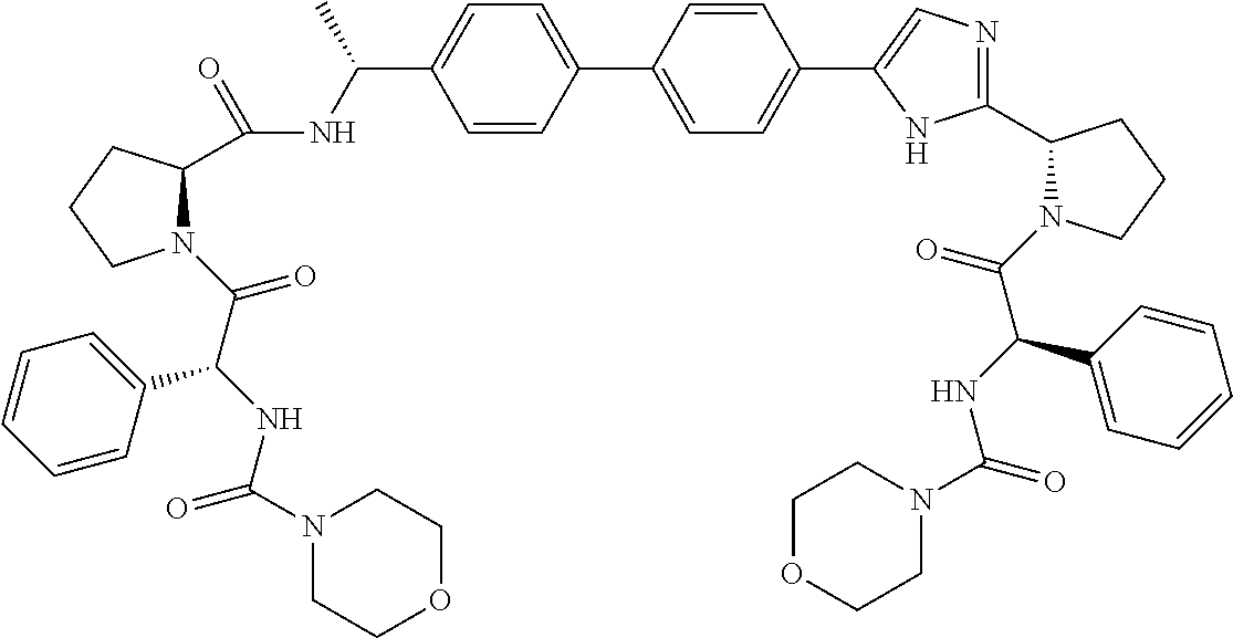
C1=CC(C2=CC=C(C3=CN=C(C4N(C(=O)C(NC(=O)N5CCOCC5)C5=CC=CC=C5)CCC4)N3)C=C2)=CC=C1C(NC(C1N(C(=O)C(NC(N2CCOCC2)=O)C2=CC=CC=C2)CCC1)=O)C
